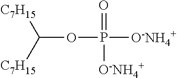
[C7H15]C([C7H15])OP([O-NH4+])(=O)[O-NH4+]
